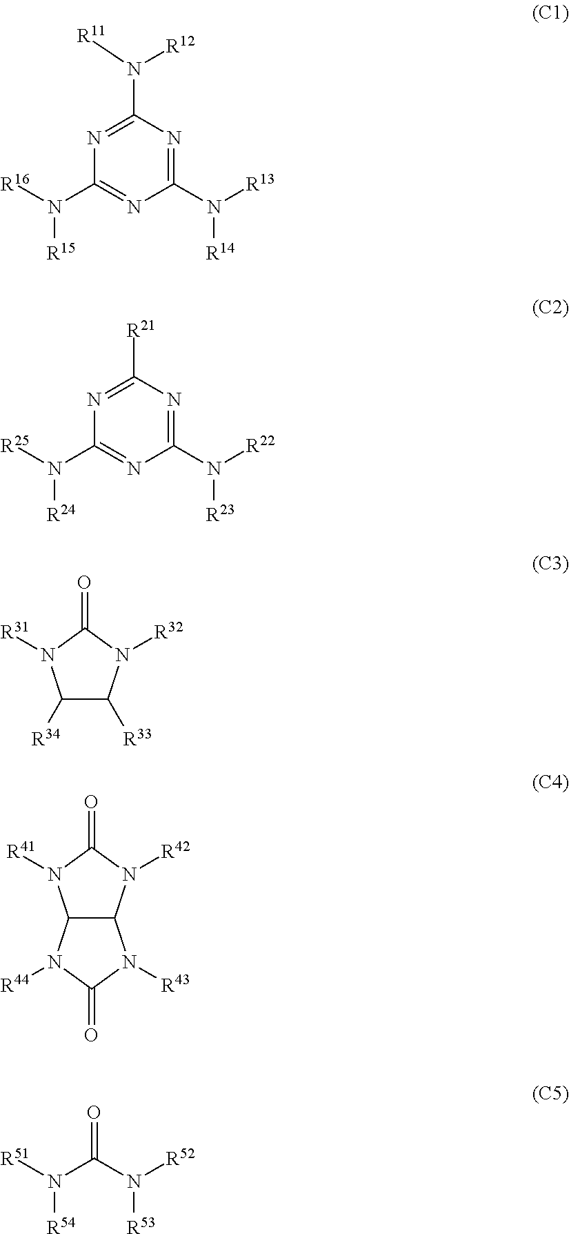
C1(N([R13])[R14])=NC(N([R11])[R12])=NC(N([R15])[R16])=N1.C1(N([R22])[R23])=NC([R21])=NC(N([R24])[R25])=N1.C1([R34])C([R33])N([R32])C(=O)N1[R31].C12C(N([R42])C(=O)N1[R41])N([R43])C(=O)N2[R44].N(C(N([R52])[R53])=O)([R51])[R54]
